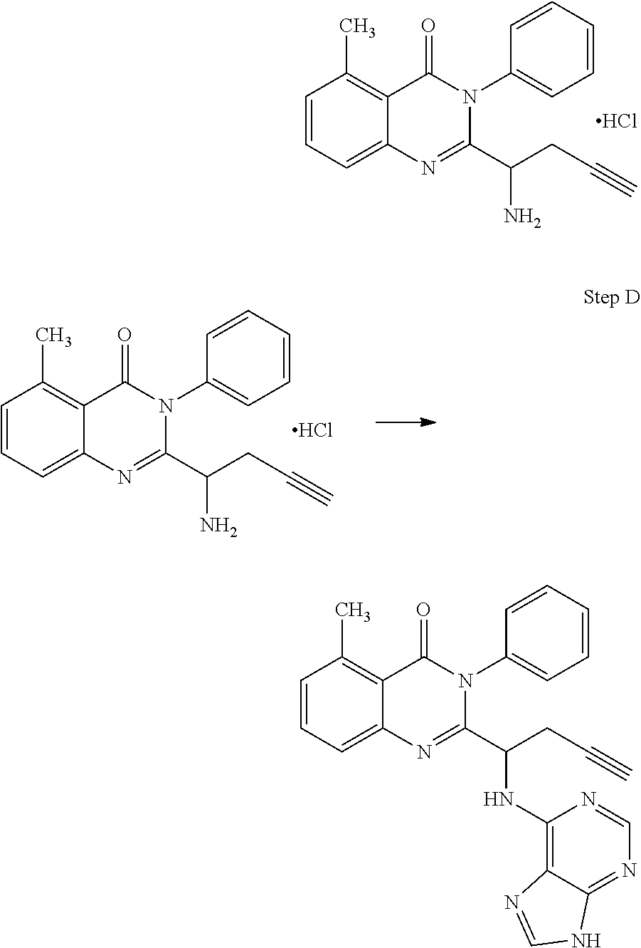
C1=CC=C2C(=C1C)C(=O)N(C1=CC=CC=C1)C(C(CC#C)N)=N2.Cl.C1=CC=C2C(=C1C)C(=O)N(C1=CC=CC=C1)C(C(CC#C)NC1=C3C(=NC=N1)NC=N3)=N2.C1=CC=C2C(=C1C)C(=O)N(C1=CC=CC=C1)C(C(CC#C)N)=N2.Cl
